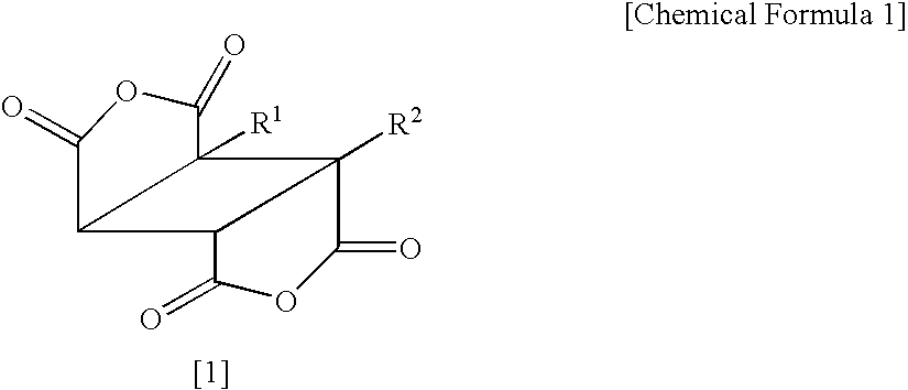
C1(=O)OC(=O)C2C1([R1])C1([R2])C(=O)OC(=O)C21
